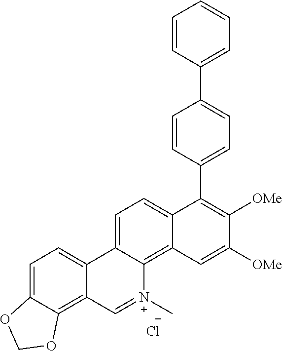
C1=C2C(=C3C(=C1)C(C1=CC=C(C4=CC=CC=C4)C=C1)=C([OMe])C([OMe])=C3)[N+](C)=CC1=C3C(=CC=C21)OCO3.[Cl-]
